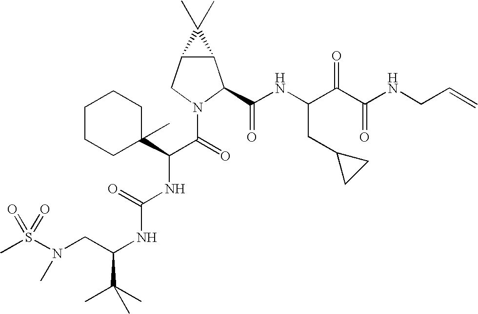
S(N(CC(NC(NC(C(=O)N1C(C(NC(C(C(NCC=C)=O)=O)CC2CC2)=O)C2C(C1)C2(C)C)C1(C)CCCCC1)=O)C(C)(C)C)C)(=O)(=O)C
